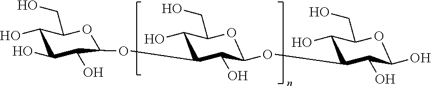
C1(O)C(O)C(O)C(OC2C(O)C(CO)OC(OC3C(O)C(CO)OC(O)C3O)C2O)OC1CO
